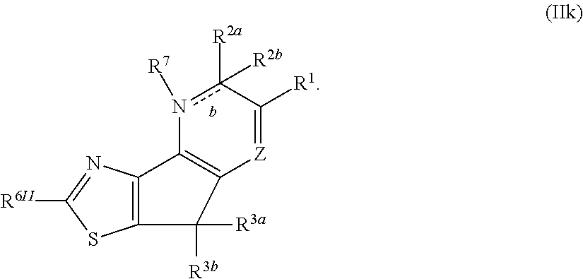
c1([R2a])([R2b])n([R7])C2=C([Z]=C1[R1])C([R3a])([R3b])C1=C2N=C([R6II])S1
